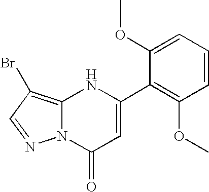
C12=C(Br)C=NN1C(=O)C=C(C1=C(OC)C=CC=C1OC)N2
